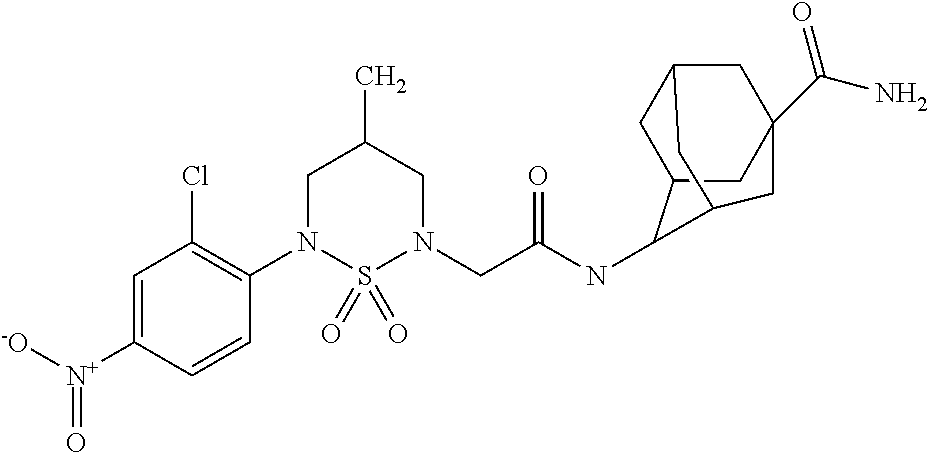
C1=C([N+]([-O])=O)C=CC(N2S(=O)(=O)N(CC(NC3C4CC5CC(C(=O)N)(CC3C5)C4)=O)CC(C)C2)=C1Cl
